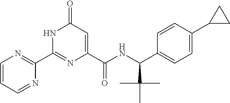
C1(C2=NC(C(NC(C3=CC=C(C4CC4)C=C3)C(C)(C)C)=O)=CC(=O)N2)=NC=CC=N1
